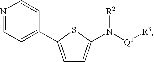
C1=C(C2=CC=NC=C2)SC(N([Q1][R3])[R2])=C1
